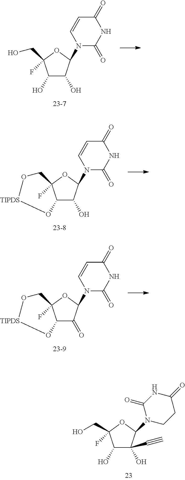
N1(C2C(O)C(O)C(CO)(F)O2)C(=O)NC(=O)C=C1.N1(C2C(O)C3C(F)(O2)CO[TIPDS]O3)C(=O)NC(=O)C=C1.N1(C2C(=O)C3C(F)(O2)CO[TIPDS]O3)C(=O)NC(=O)C=C1.N1(C2C(O)(C#C)C(O)C(CO)(F)O2)CCC(=O)NC1=O
